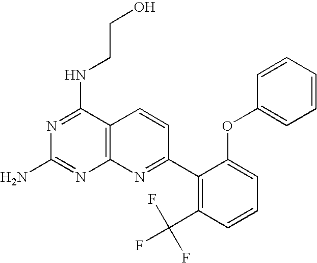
C12=C(C(NCCO)=NC(N)=N1)C=CC(C1=C(C(F)(F)F)C=CC=C1OC1=CC=CC=C1)=N2
